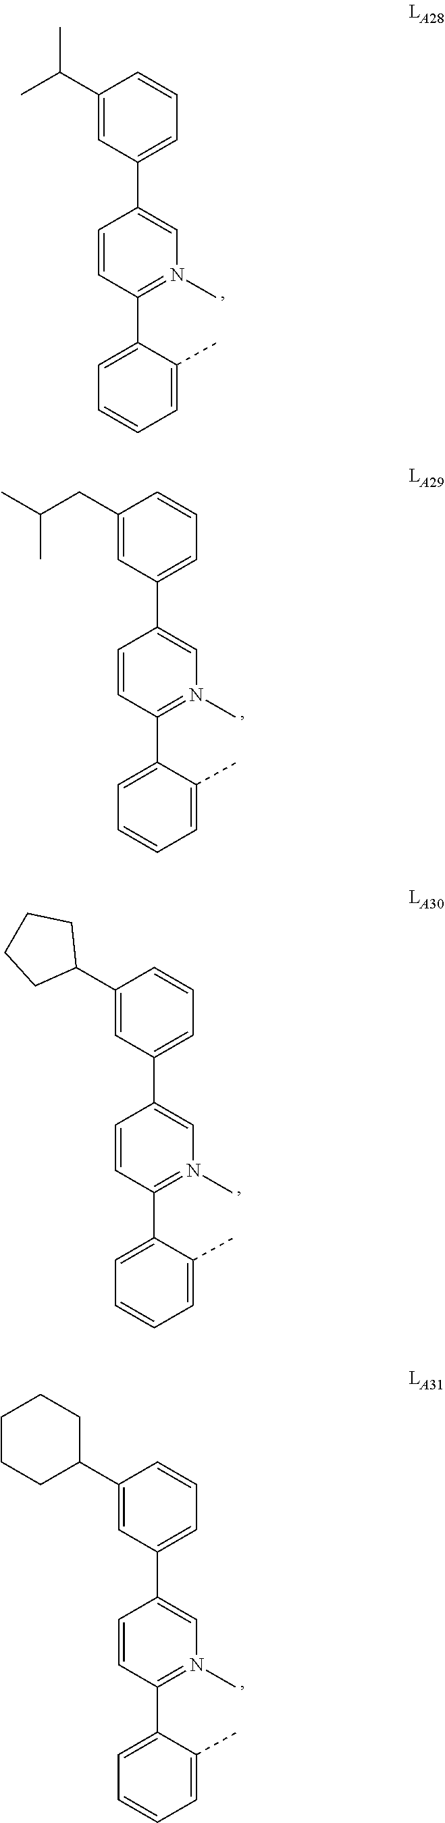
C1=CC(C2=CC=CC=C2C)=N(C)C=C1C1=CC=CC(C(C)C)=C1.C1=CC(C2=CC=CC=C2C)=N(C)C=C1C1=CC=CC(CC(C)C)=C1.C1=CC(C2=CC=CC=C2C)=N(C)C=C1C1=CC=CC(C2CCCC2)=C1.C1=CC(C2=CC=CC=C2C)=N(C)C=C1C1=CC=CC(C2CCCCC2)=C1
